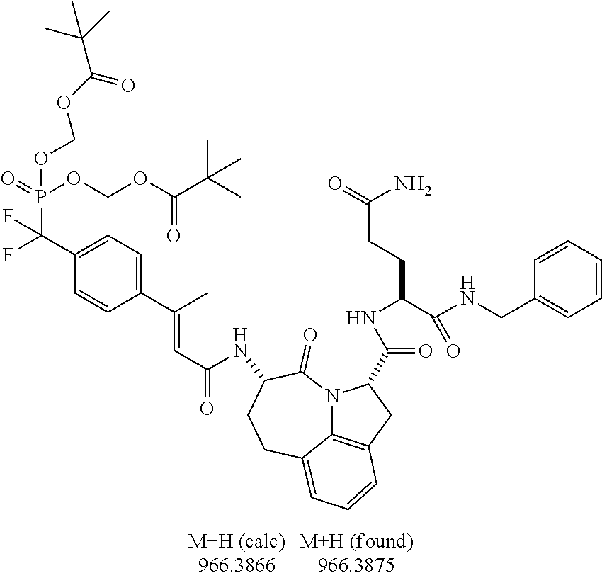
C1(C(F)(P(=O)(OCOC(=O)C(C)(C)C)OCOC(C(C)(C)C)=O)F)=CC=C(C(C)=CC(=O)NC2C(=O)N3C4=C(CC3C(=O)NC(C(NCC3=CC=CC=C3)=O)CCC(N)=O)C=CC=C4CC2)C=C1
